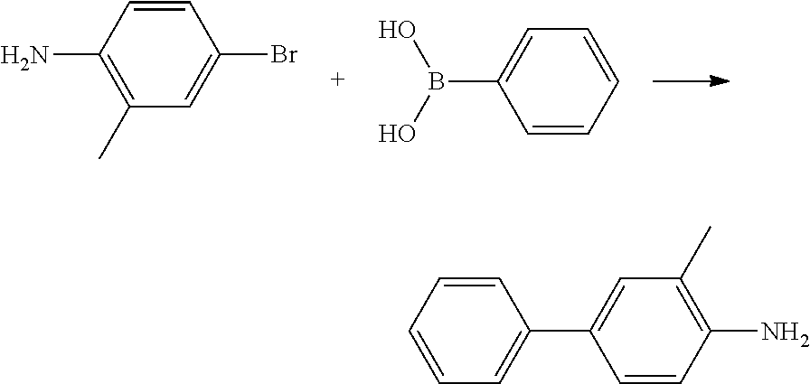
C1(N)=C(C)C=C(Br)C=C1.C1=CC=CC=C1B(O)O.C1=CC=C(C2=CC(C)=C(N)C=C2)C=C1
